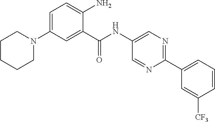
C1=C(N2CCCCC2)C=C(C(NC2=CN=C(C3=CC=CC([CF3])=C3)N=C2)=O)C(N)=C1
